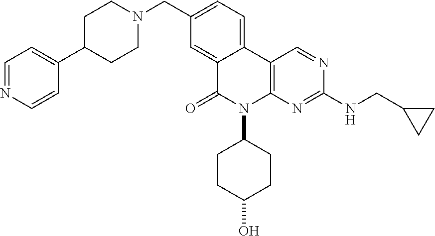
C1C(C2=CC=NC=C2)CCN(CC2=CC=C3C(=C2)C(=O)N(C2CCC(O)CC2)C2=C3C=NC(NCC3CC3)=N2)C1
